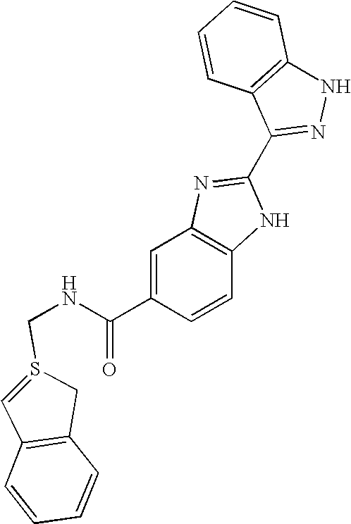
S1(CNC(C2=CC3=C(C=C2)NC(C2=NNC4=C2C=CC=C4)=N3)=O)=CC2=C(C1)C=CC=C2
